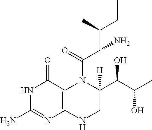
N1C(N)=NC2=C(C1=O)N(C(=O)C(C(CC)C)N)C(C(O)C(C)O)([H])CN2
